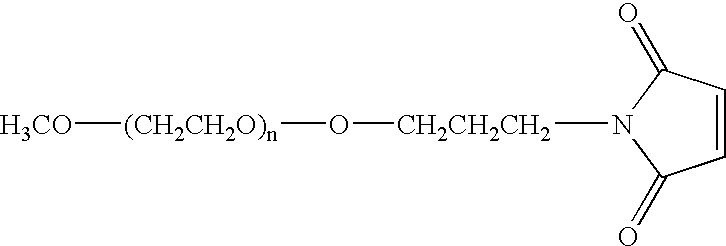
C1=CC(=O)N([CH2CH2CH2]O[(CH2CH2O)n][H3CO])C1=O
